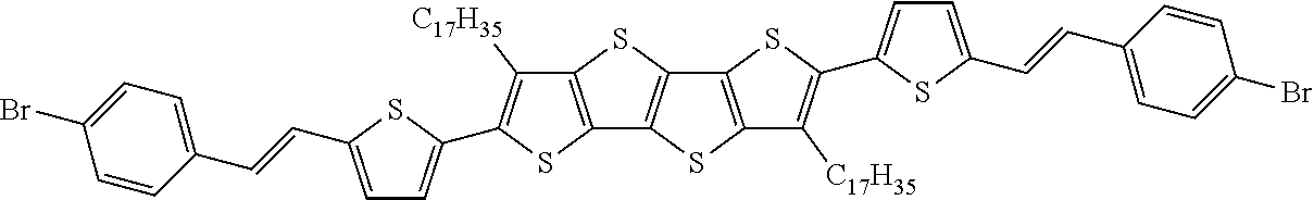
C12=C(SC3=C1SC1=C3SC(C3=CC=C(C=CC4=CC=C(Br)C=C4)S3)=C1[C17H35])C([C17H35])=C(C1=CC=C(C=CC3=CC=C(Br)C=C3)S1)S2
